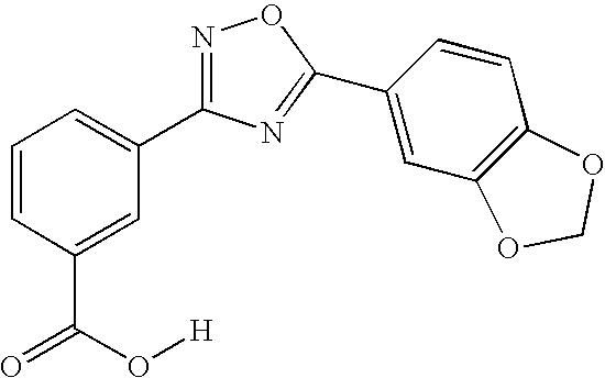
C1=CC(C(=O)O[H])=CC(C2=NOC(C3=CC4=C(C=C3)OCO4)=N2)=C1
